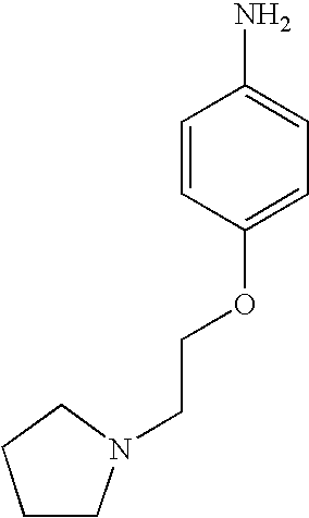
C1=CC(OCCN2CCCC2)=CC=C1N
